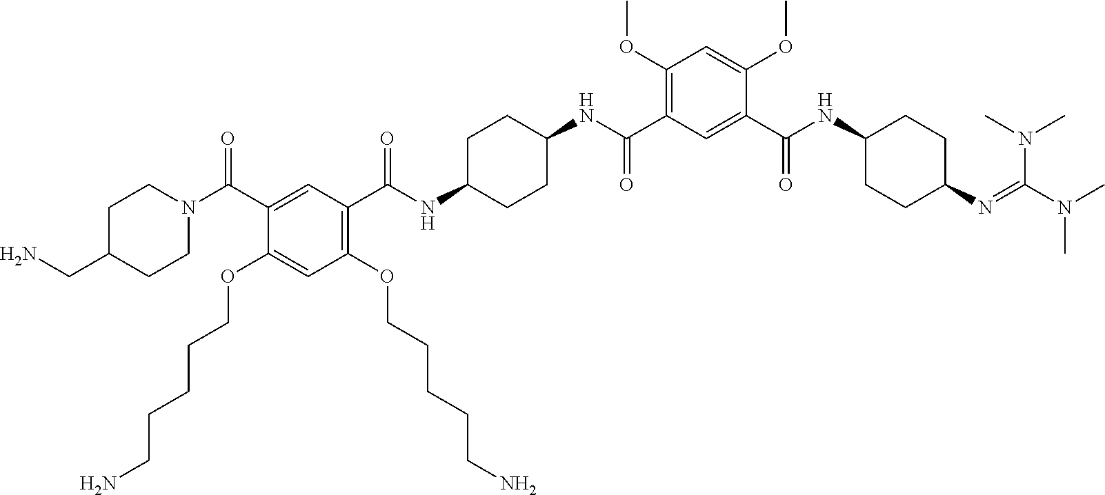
C1(C(NC2CCC(N=C(N(C)C)N(C)C)CC2)=O)=CC(C(NC2CCC(NC(C3=C(OCCCCCN)C=C(OCCCCCN)C(C(N4CCC(CN)CC4)=O)=C3)=O)CC2)=O)=C(OC)C=C1OC
